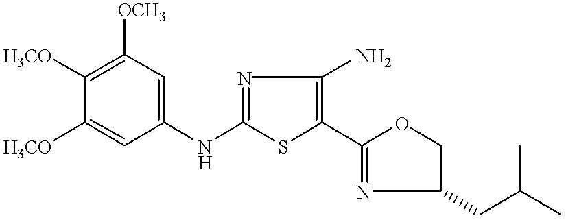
C1(NC2=CC([OCH3])=C([H3CO])C([H3CO])=C2)=NC(N)=C(C2=NC(CC(C)C)CO2)S1
